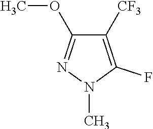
C1([CF3])=C(F)N(C)N=C1OC
